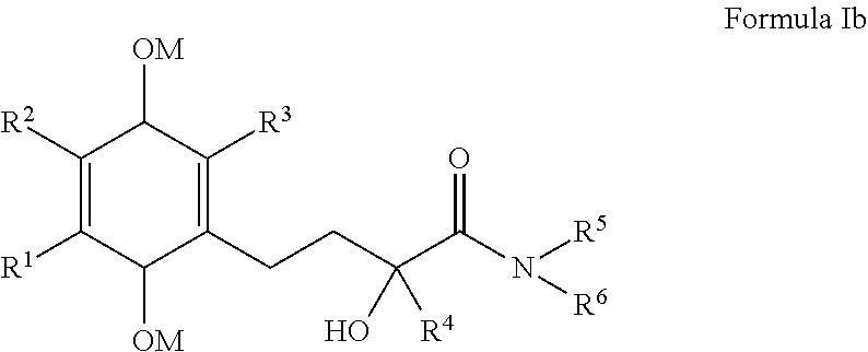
C1(CCC(C(N([R5])[R6])=O)(O)[R4])=C([R3])C([OM])C([R2])=C([R1])C1[OM]
